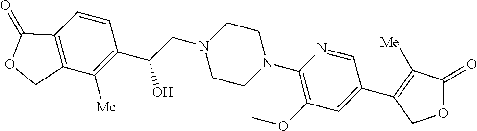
C1(N2CCN(CC(C3=C([Me])C4=C(C=C3)C(=O)OC4)O)CC2)=C(OC)C=C(C2=C([Me])C(=O)OC2)C=N1
